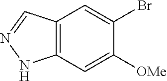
C12=C(C=C([OMe])C(Br)=C1)NN=C2
